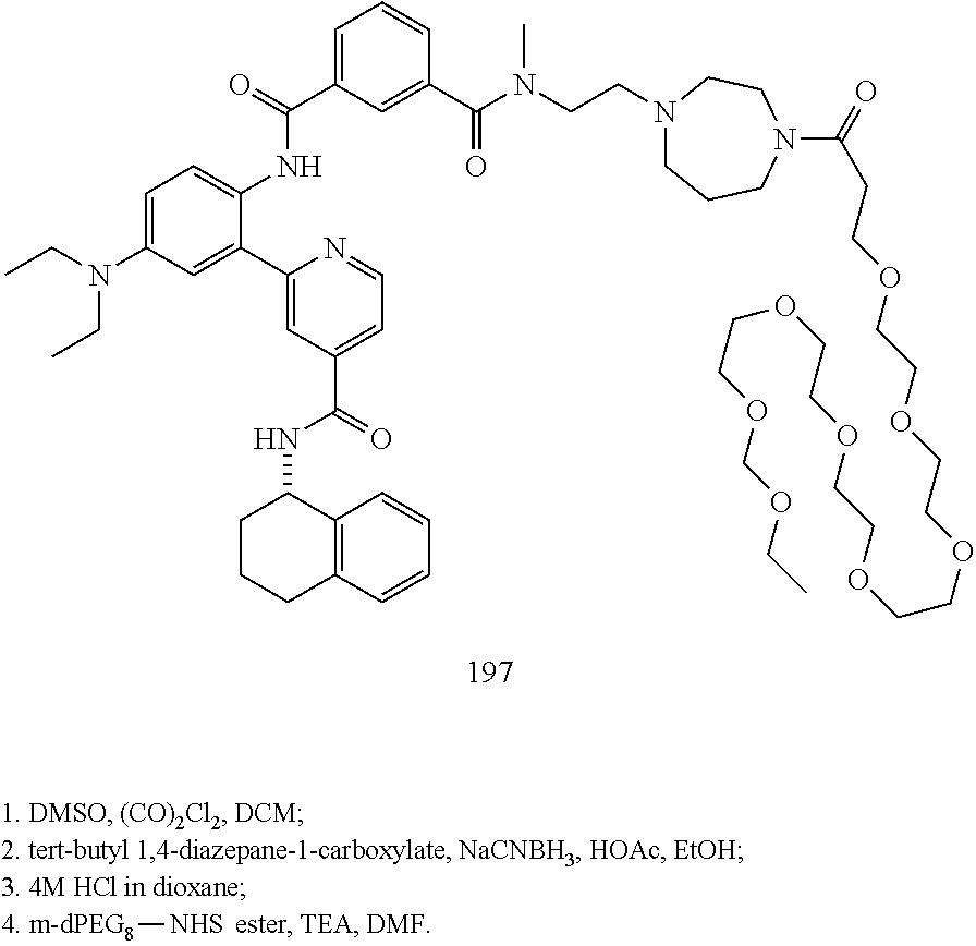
C1=C(N(CC)CC)C=C(C2=CC(C(NC3CCCC4=C3C=CC=C4)=O)=CC=N2)C(NC(C2=CC=CC(C(N(C)CCN3CCCN(C(CCOCCOCCOCCOCCOCCOCCOCOCC)=O)CC3)=O)=C2)=O)=C1.[m-dPEG8][NHS]
